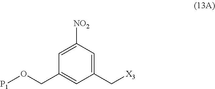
[NO2]C1=CC(CO[P1])=CC(C[X3])=C1
